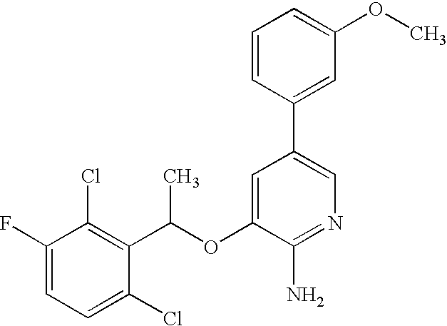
FC1=CC=C(Cl)C(C(OC2=CC(C3=CC(OC)=CC=C3)=CN=C2N)C)=C1Cl
